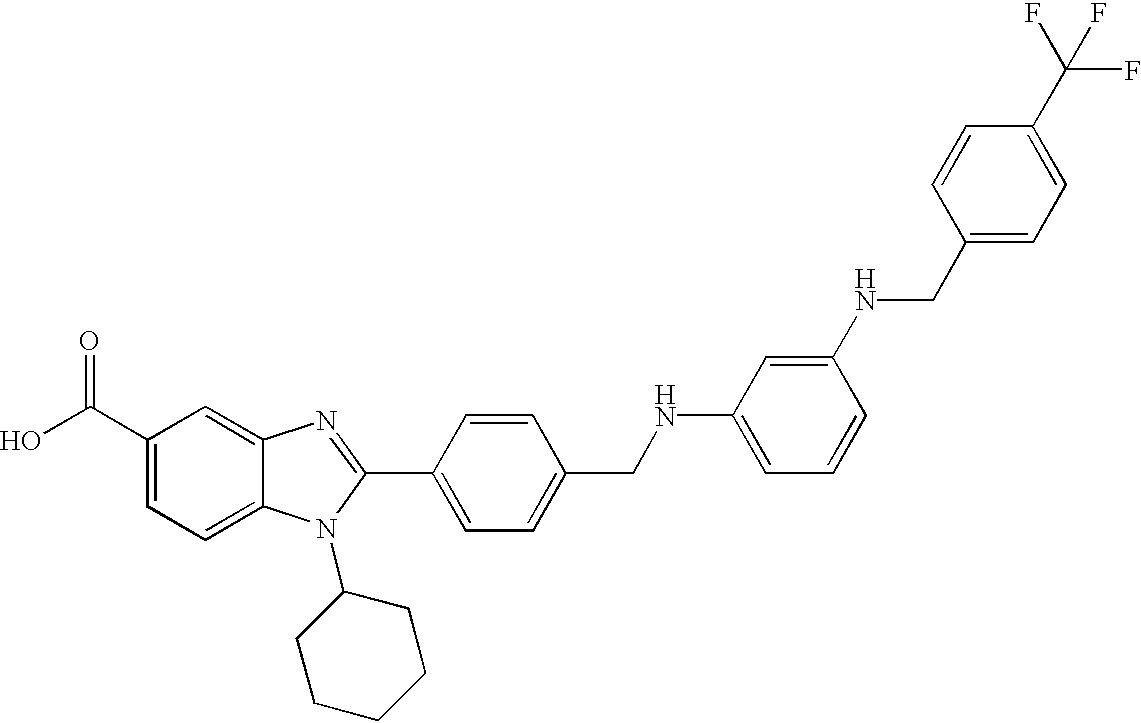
OC(C1=CC=C2C(=C1)N=C(C1=CC=C(CNC3=CC=CC(NCC4=CC=C(C(F)(F)F)C=C4)=C3)C=C1)N2C1CCCCC1)=O
